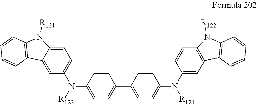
C1(N(C2=CC=C3C(=C2)C2=C(N3[R121])C=CC=C2)[R123])=CC=C(C2=CC=C(N([R124])C3=CC4=C(C=C3)N([R122])C3=C4C=CC=C3)C=C2)C=C1
